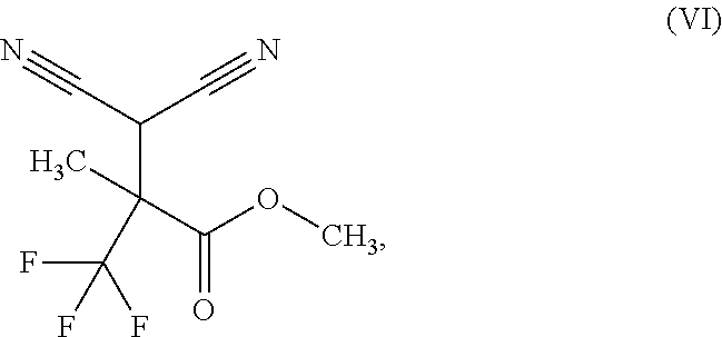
FC(F)(F)C(C)(C(OC)=O)C(C#N)C#N
